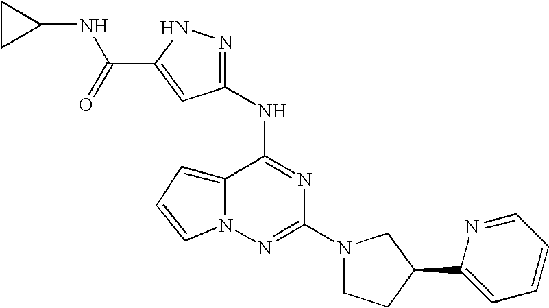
C12=CC=CN1N=C(N1CCC(C3=CC=CC=N3)C1)N=C2NC1=NNC(C(=O)NC2CC2)=C1
